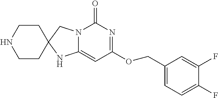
C1(F)=CC=C(COC2=NC(=O)N3C(=C2)NC2(C3)CCNCC2)C=C1F
